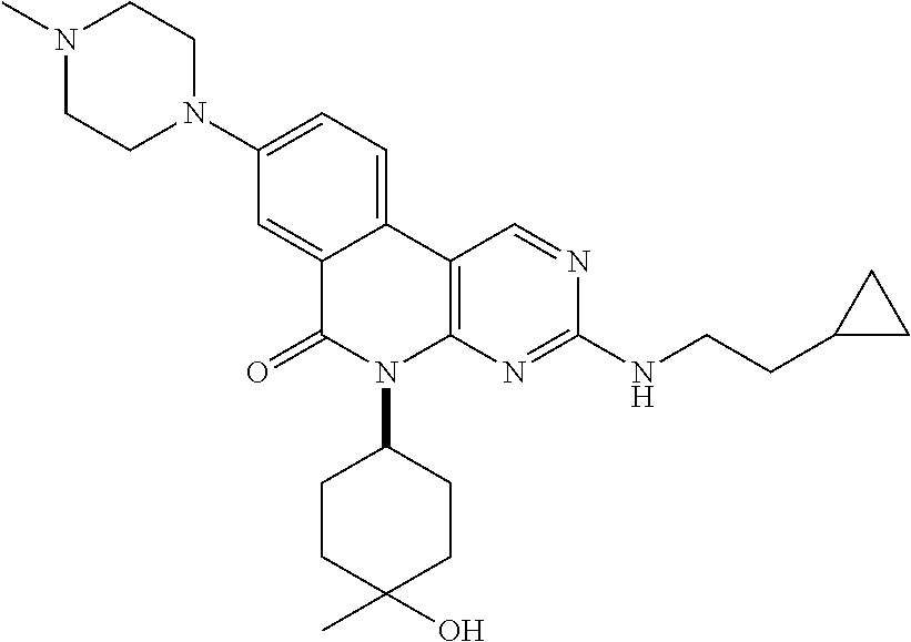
N1(C)CCN(C2=CC=C3C(=C2)C(=O)N(C2CCC(C)(O)CC2)C2=C3C=NC(NCCC3CC3)=N2)CC1
